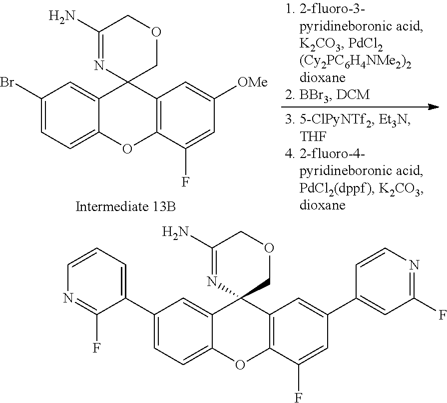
C1(Br)=CC=C2C(=C1)C1(C3=C(O2)C(F)=CC([OMe])=C3)COCC(N)=N1.C1(C2=CC=CN=C2F)=CC=C2C(=C1)C1(C3=C(O2)C(F)=CC(C2=CC(F)=NC=C2)=C3)COCC(N)=N1
